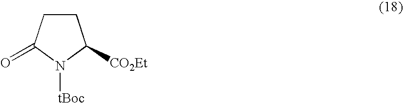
C1CC([CO2Et])N([tBoc])C1=O
